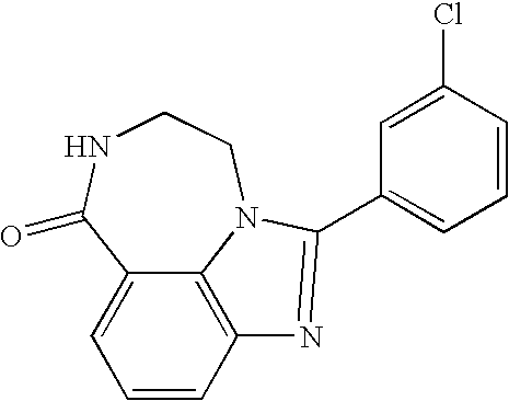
C1=CC2=C3C(=C1)C(=O)NCCN3C(C1=CC=CC(Cl)=C1)=N2
